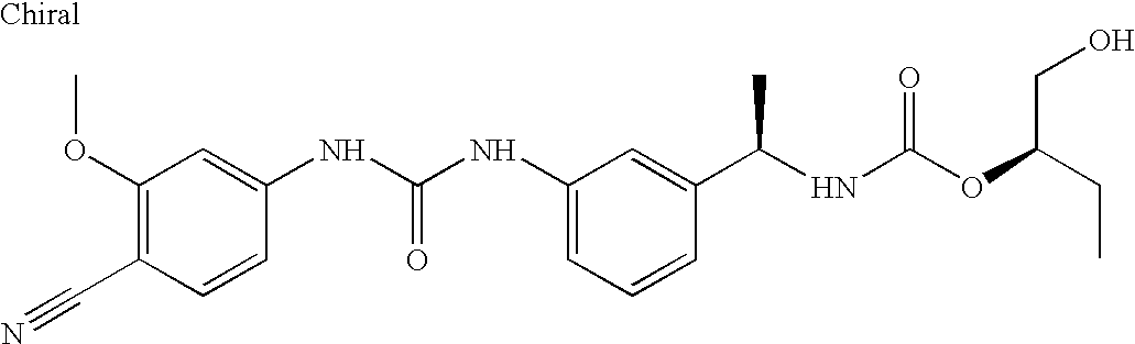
C1(OC)=C(C#N)C=CC(NC(NC2=CC=CC(C(NC(=O)OC(CC)CO)C)=C2)=O)=C1
